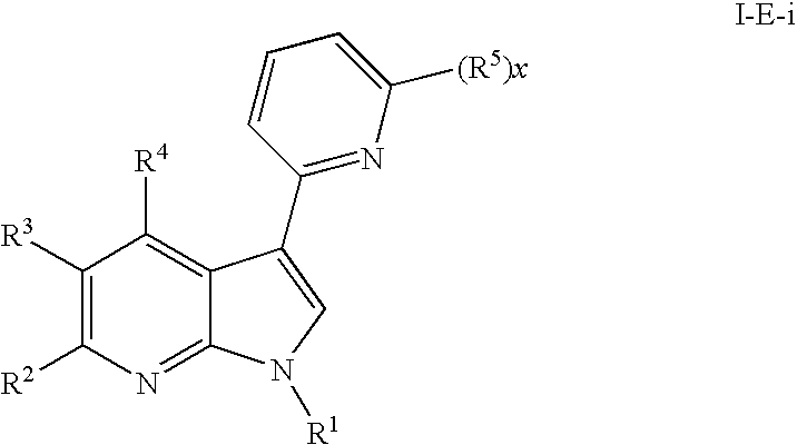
C1([R3])=C([R2])N=C2C(=C1[R4])C(C1=NC([(R5)x])=CC=C1)=CN2[R1]
